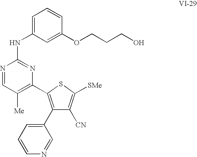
C1(C2=CC=CN=C2)=C(C2=C([Me])C=NC(NC3=CC=CC(OCCCO)=C3)=N2)SC([SMe])=C1[CN]
